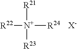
[R22][N+]([R24])([R21])[R23].[X-]
